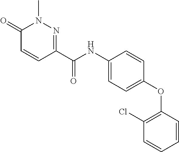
C1(=O)C=CC(C(NC2=CC=C(OC3=C(Cl)C=CC=C3)C=C2)=O)=NN1C
